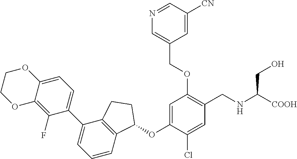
C1(F)=C2C(=CC=C1C1=CC=CC3=C1CCC3OC1=CC(OCC3=CN=CC([CN])=C3)=C(CNC([COOH])CO)C=C1Cl)OCCO2
